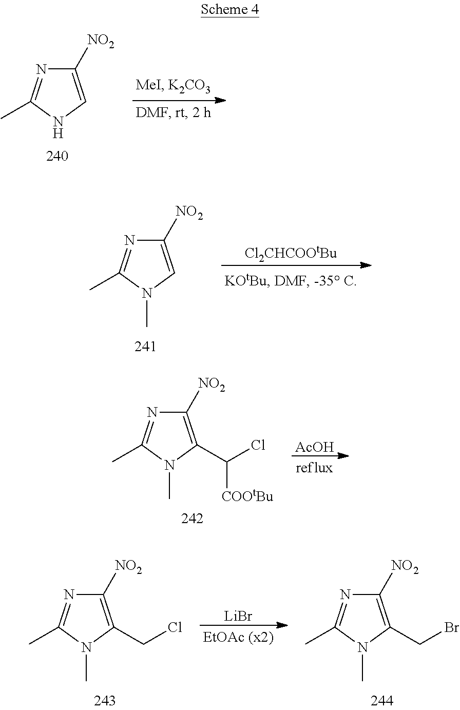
C1([NO2])=CNC(C)=N1.C1([NO2])=CN(C)C(C)=N1.[Cl2CHCOOtBu].C1([NO2])=C(C(Cl)[COOtBu])N(C)C(C)=N1.[AcOH].C1([NO2])=C(CCl)N(C)C(C)=N1.[LiBr].C1([NO2])=C(CBr)N(C)C(C)=N1
